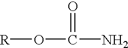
[R]OC(=O)N
